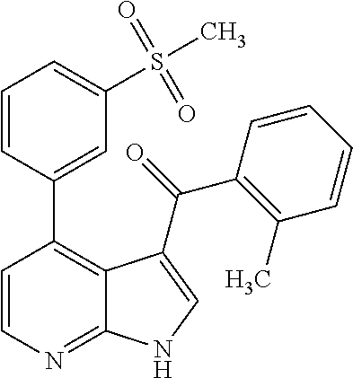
C1=CN=C2C(=C1C1=CC(S(C)(=O)=O)=CC=C1)C(C(=O)C1=C(C)C=CC=C1)=CN2
